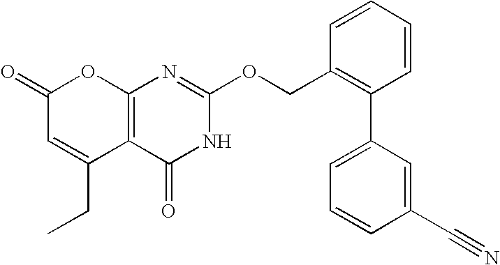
C12=C(C(=O)NC(OCC3=C(C4=CC=CC(C#N)=C4)C=CC=C3)=N1)C(CC)=CC(=O)O2
